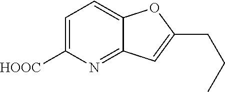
C1=C([HOOC])N=C2C(=C1)OC(CCC)=C2
